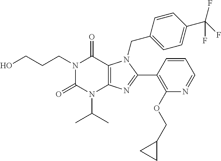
OCCCN1C(=O)N(C(C)C)C2=C(C1=O)N(CC1=CC=C(C(F)(F)F)C=C1)C(C1=C(OCC3CC3)N=CC=C1)=N2
